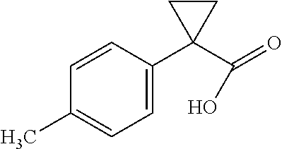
C1=CC(C2(C(=O)O)CC2)=CC=C1C
